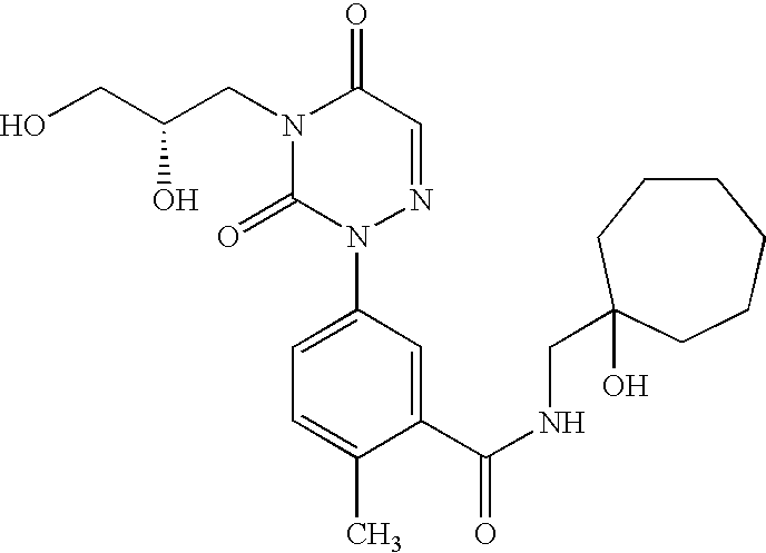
OCC(CN1C(=O)N(C2=CC=C(C)C(C(NCC3(O)CCCCCC3)=O)=C2)N=CC1=O)O
